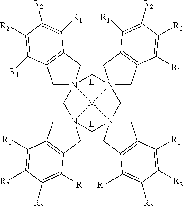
C1C2=C(CN134CN15(CC6=C(C1)C([R1])=C([R2])C([R2])=C6[R1])CN16(CC7=C(C1)C([R1])=C([R2])C([R2])=C7[R1])CN1(CC7=C(C1)C([R1])=C([R2])C([R2])=C7[R1])(C3)[M]564([L])[L])C([R1])=C([R2])C([R2])=C2[R1]
